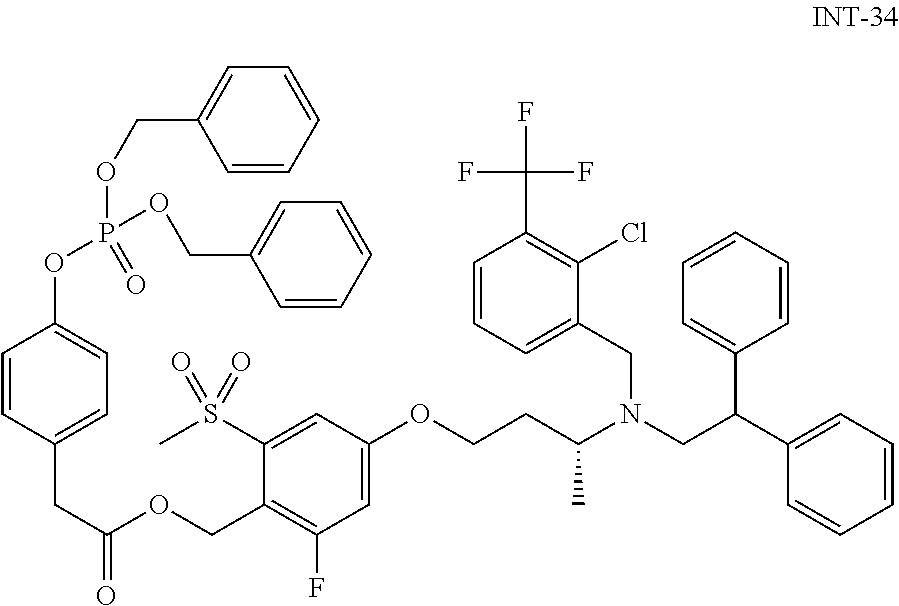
C1=C(OCCC(N(CC(C2=CC=CC=C2)C2=CC=CC=C2)CC2=CC=CC(C(F)(F)F)=C2Cl)C)C=C(S(=O)(=O)C)C(COC(CC2=CC=C(OP(OCC3=CC=CC=C3)(=O)OCC3=CC=CC=C3)C=C2)=O)=C1F
